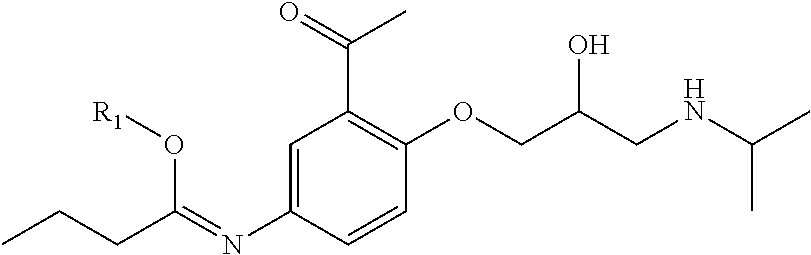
CCCC(=NC1=CC(C(=O)C)=C(OCC(CNC(C)C)O)C=C1)O[R1]
